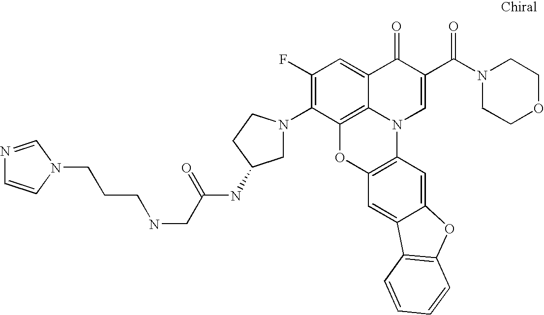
C1(F)=C(N2CC(NC(CNCCCN3C=CN=C3)=O)CC2)C2=C3C(=C1)C(=O)C(C(N1CCOCC1)=O)=CN3C1=C(O2)C=C2C(=C1)OC1=C2C=CC=C1
